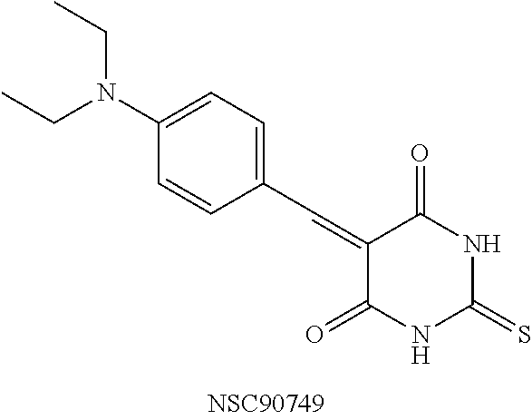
C1(C=C2C(=O)NC(=S)NC2=O)=CC=C(N(CC)CC)C=C1
